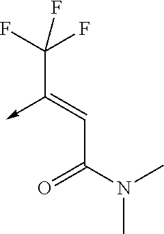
C(C(N(C)C)=O)=C(->C)C(F)(F)F
